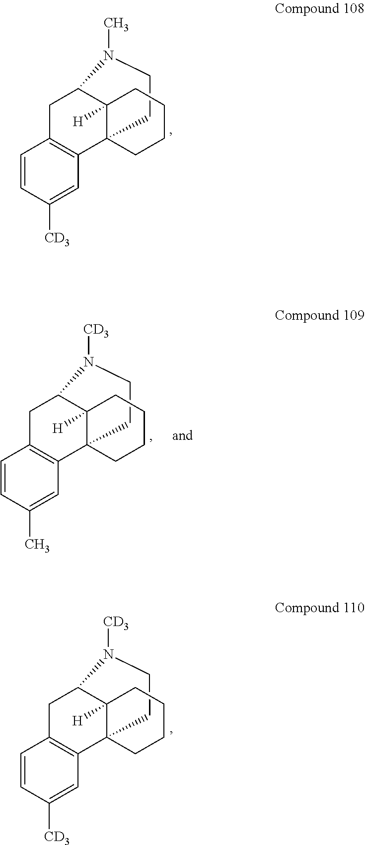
C1CN(C)C2C3([H])C1(C1=C(C2)C=CC([CD3])=C1)CCCC3.C1CN([CD3])C2C3([H])C1(C1=C(C2)C=CC(C)=C1)CCCC3.C1CN([CD3])C2C3([H])C1(C1=C(C2)C=CC([CD3])=C1)CCCC3
